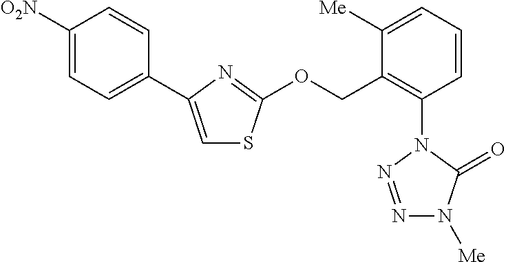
C1=C(C2=CC=C([O2N])C=C2)N=C(OCC2=C(N3N=NN([Me])C3=O)C=CC=C2[Me])S1
